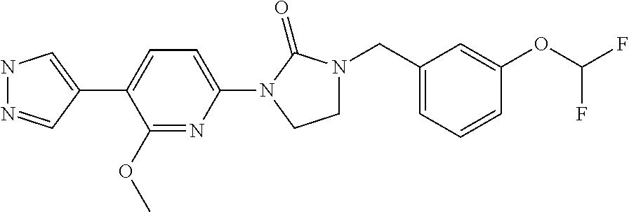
N1N=CC(C2=CC=C(N3C(=O)N(CC4=CC=CC(OC(F)F)=C4)CC3)N=C2OC)=C1
